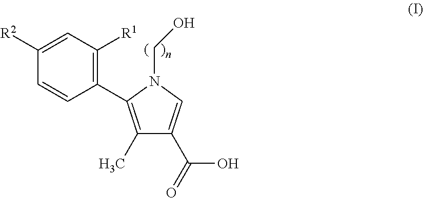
C1(C2=C(C)C(C(=O)O)=CN2CO)=C([R1])C=C([R2])C=C1
